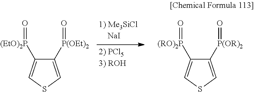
C1([P(OEt)2]=O)=CSC=C1[(EtO)2P]=O.C1([P(OR)2]=O)=CSC=C1[(RO)2P]=O
